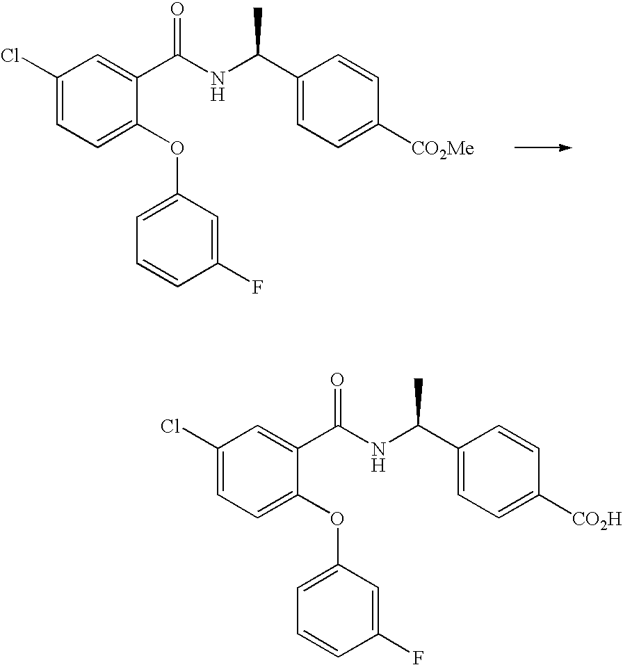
C1(Cl)=CC=C(OC2=CC=CC(F)=C2)C(C(NC(C2=CC=C([CO2Me])C=C2)C)=O)=C1.C1(Cl)=CC=C(OC2=CC=CC(F)=C2)C(C(NC(C2=CC=C([CO2H])C=C2)C)=O)=C1
